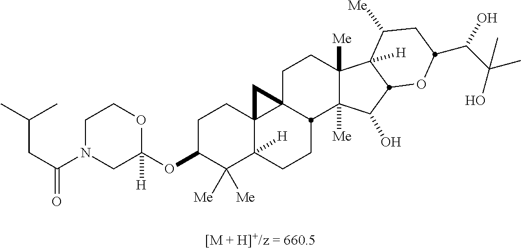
C1C(OC2([H])OCCN(C(CC(C)C)=O)C2)C([Me])([Me])C2([H])C3(C1)C1(CCC4([Me])C([Me])(C(O)C5C4([H])C([Me])CC(C(C(O)(C)C)O)O5)C1CC2)C3
